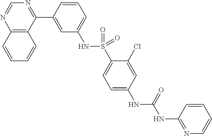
C12=C(C(C3=CC(NS(C4=CC=C(NC(NC5=NC=CC=C5)=O)C=C4Cl)(=O)=O)=CC=C3)=NC=N1)C=CC=C2
